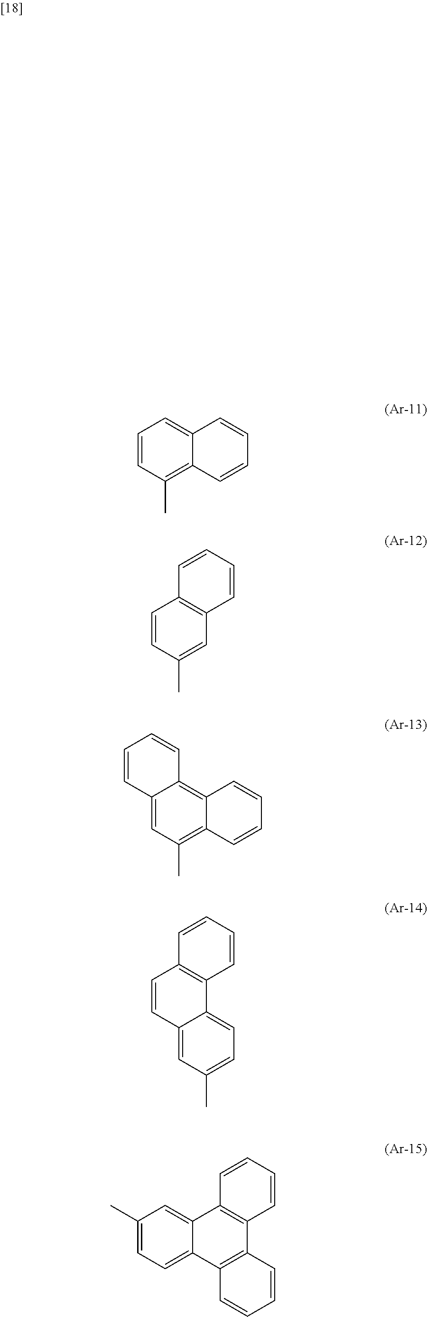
C1(C)=C2C(=CC=C1)C=CC=C2.C1(C)=CC2=C(C=C1)C=CC=C2.C1(C)=C2C(=C3C(=C1)C=CC=C3)C=CC=C2.C1(C)=CC=C2C(=C1)C=CC1=C2C=CC=C1.C1(C)=CC=C2C(=C1)C1=C(C3=C2C=CC=C3)C=CC=C1
